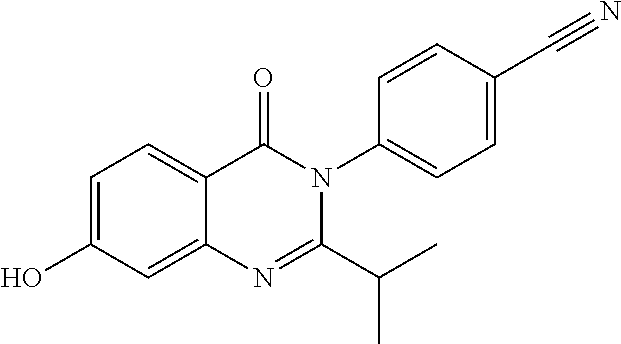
C1=C(O)C=C2C(=C1)C(=O)N(C1=CC=C(C#N)C=C1)C(C(C)C)=N2
